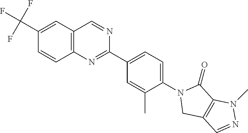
C1(C(F)(F)F)=CC2=C(N=C(C3=CC=C(N4CC5=C(C4=O)N(C)N=C5)C(C)=C3)N=C2)C=C1
